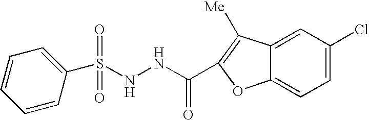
N(NC(=O)C1=C([Me])C2=CC(Cl)=CC=C2O1)S(C1=CC=CC=C1)(=O)=O
